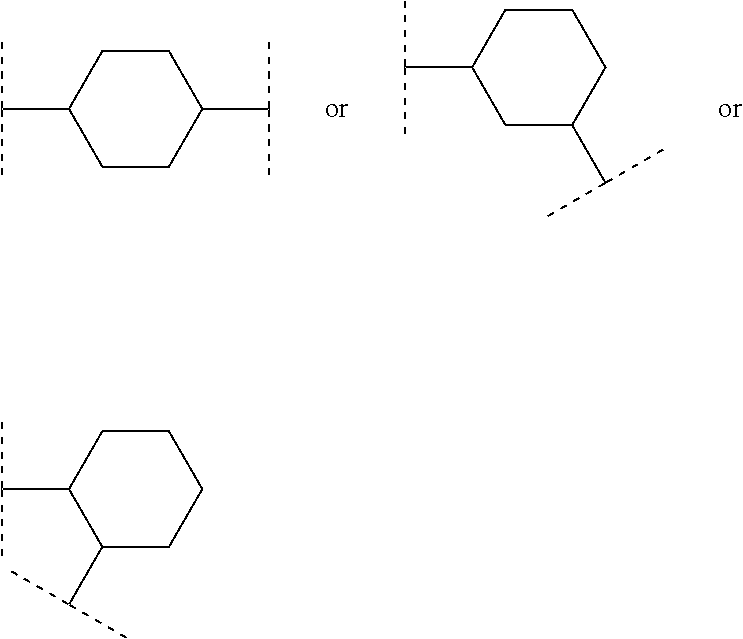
C1CC(C(C)C)CCC1C(C)C.C1C(C(C)C)CCCC1C(C)C.C1(C(C)C)CCCCC1C(C)C
